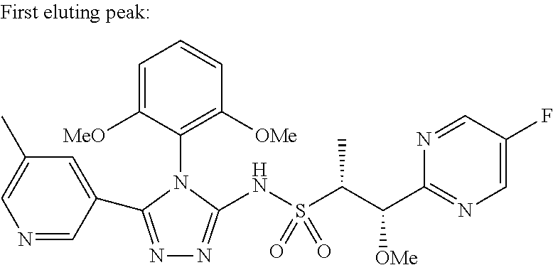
N1=C(C2=CC(C)=CN=C2)N(C2=C([OMe])C=CC=C2[MeO])C(NS(C(C(C2=NC=C(F)C=N2)[OMe])C)(=O)=O)=N1
